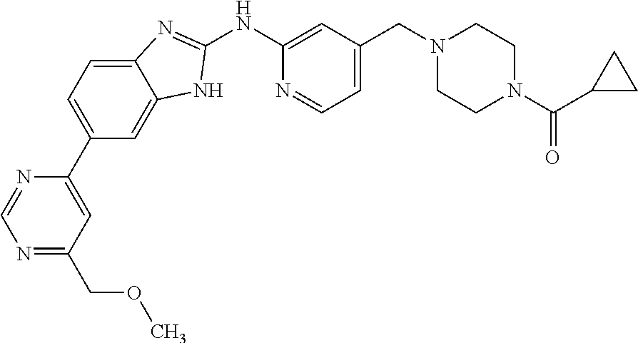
C12=CC=C(C3=CC(COC)=NC=N3)C=C1NC(NC1=CC(CN3CCN(C(=O)C4CC4)CC3)=CC=N1)=N2
